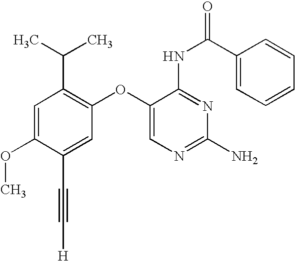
C1=C(OC)C(C#C[H])=CC(OC2=CN=C(N)N=C2NC(C2=CC=CC=C2)=O)=C1C(C)C
